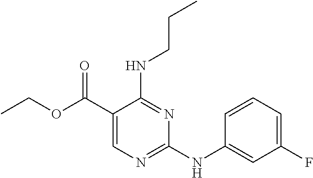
C1=CC=C(F)C=C1NC1=NC=C(C(OCC)=O)C(NCCC)=N1
